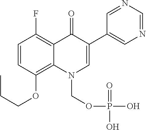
C1=CC(OCCC)=C2C(=C1F)C(=O)C(C1=CN=CN=C1)=CN2COP(O)(=O)O
